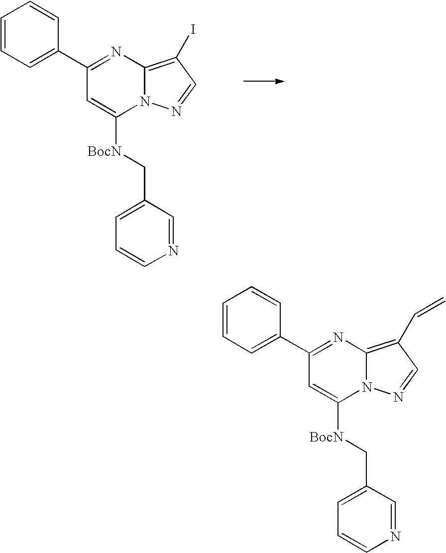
C1(C2=CC=CC=C2)=NC2=C(I)C=NN2C([BocN]CC2=CC=CN=C2)=C1.C1(C2=CC=CC=C2)=NC2=C(C=C)C=NN2C([BocN]CC2=CC=CN=C2)=C1
